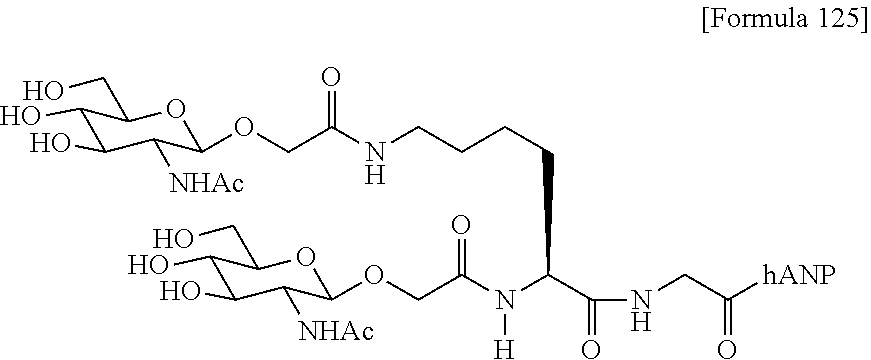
C1(O)C(O)C([NHAc])C(OCC(NCCCCC(N(C(COC2C([NHAc])C(O)C(O)C(CO)O2)=O)[H])C(=O)NCC([hANP])=O)=O)OC1CO
